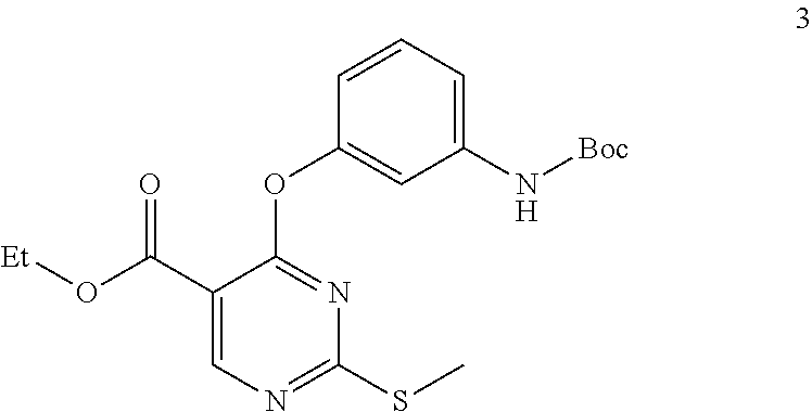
C1(C(O[Et])=O)=CN=C(SC)N=C1OC1=CC(N[Boc])=CC=C1
